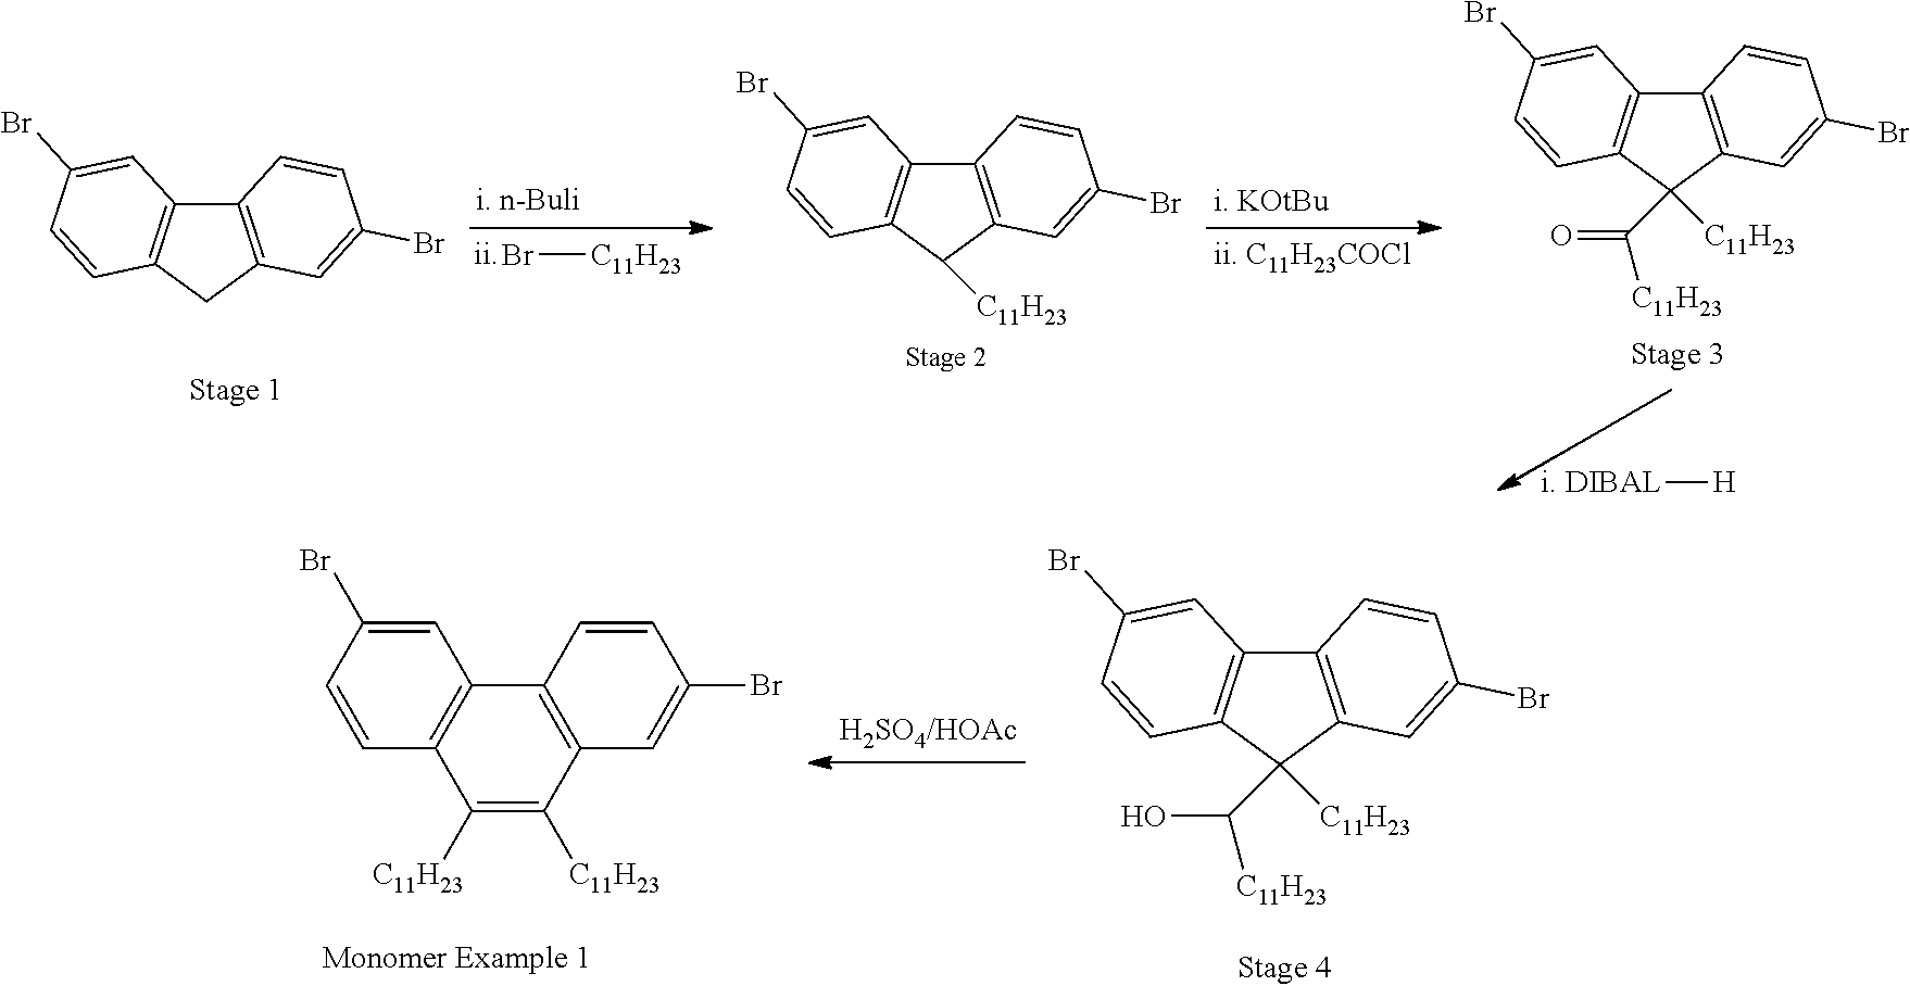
C1=CC(Br)=CC2=C1C([C11H23])=C([C11H23])C1=C2C=CC(Br)=C1.C12=C(C([C11H23])(C([C11H23])O)C3=C1C=CC(Br)=C3)C=CC(Br)=C2.C12=C(C([C11H23])(C([C11H23])=O)C3=C1C=CC(Br)=C3)C=CC(Br)=C2.Br[C11H23].C12=C(CC3=C1C=CC(Br)=C3)C=CC(Br)=C2.C12=C(C([C11H23])C3=C1C=CC(Br)=C3)C=CC(Br)=C2.[i. DIBAL][H]
